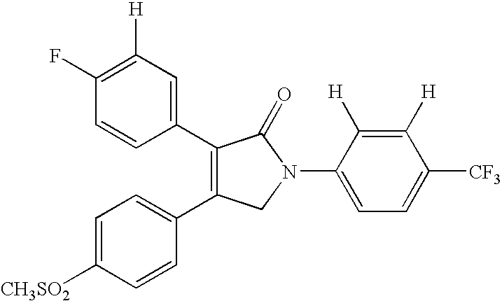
[CH3SO2]C1=CC=C(C2=C(C3=CC([H])=C(F)C=C3)C(=O)N(C3=CC=C([CF3])C([H])=C3[H])C2)C=C1
